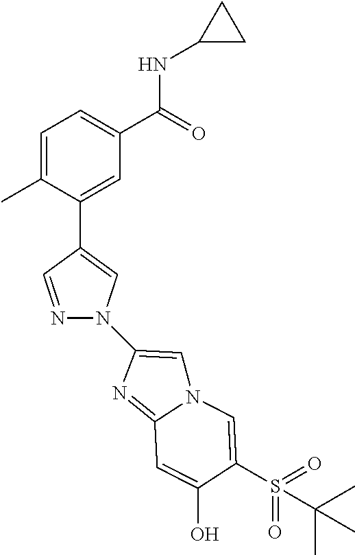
C1=C(C)C(C2=CN(C3=CN4C(=N3)C=C(O)C(S(=O)(=O)C(C)(C)C)=C4)N=C2)=CC(C(=O)NC2CC2)=C1
